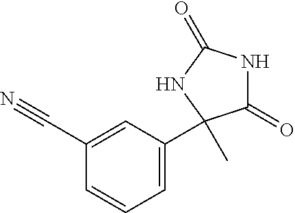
C1=C(C2(C)C(=O)NC(=O)N2)C=C(C#N)C=C1
